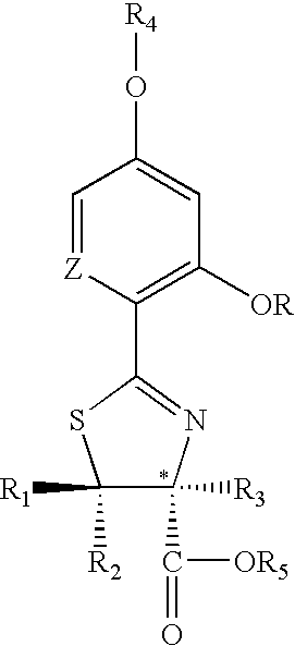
C1([R1])([R2])C(C([OR5])=O)([R3])N=C(C2=C([OR])C=C(O[R4])C=[Z]2)S1
